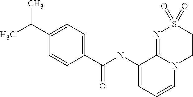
C(NC1=CC=CN2C1=NS(=O)(=O)CC2)(C1=CC=C(C(C)C)C=C1)=O
